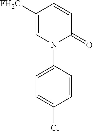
N1(C2=CC=C(Cl)C=C2)C(=O)C=CC([FH2C])=C1
